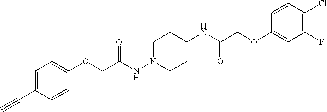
C1(OCC(NN2CCC(NC(=O)COC3=CC(F)=C(Cl)C=C3)CC2)=O)=CC=C(C#C)C=C1
